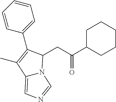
C1CCCCC1C(CC1N2C(=CN=C2)C(C)=C1C1=CC=CC=C1)=O
